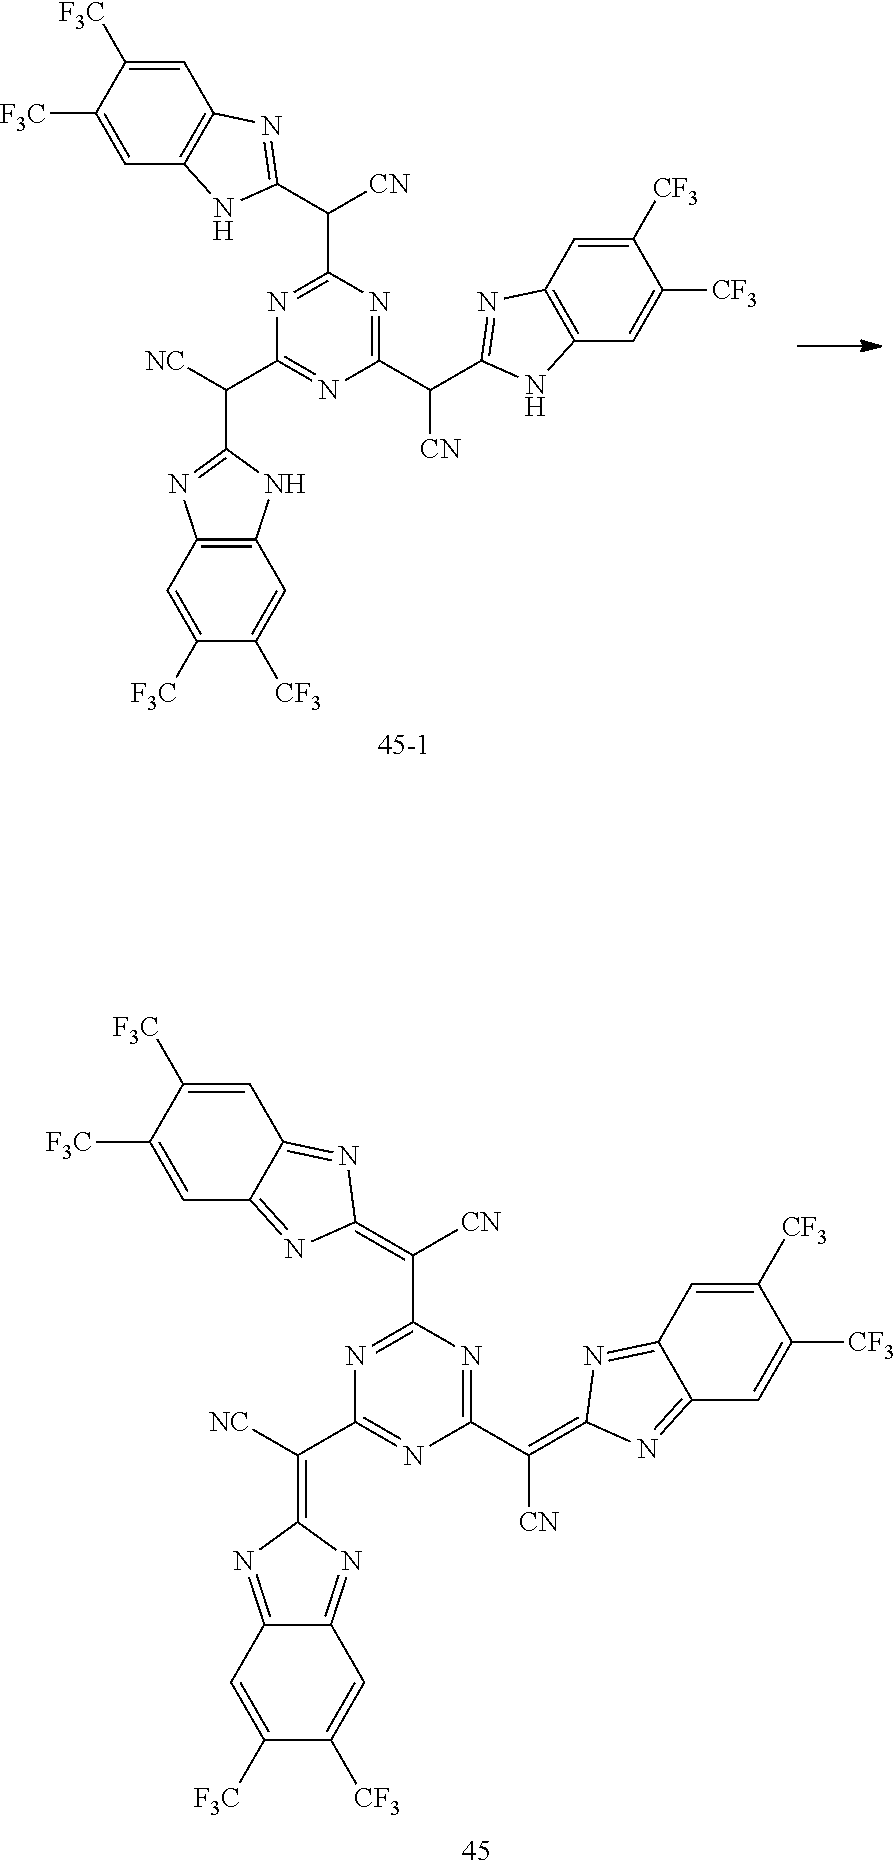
C1(C([CN])=C2N=C3C(=N2)C=C([CF3])C([CF3])=C3)=NC(C(=C2N=C3C(=N2)C=C([F3C])C([F3C])=C3)[CN])=NC(C([NC])=C2N=C3C(=N2)C=C([CF3])C([F3C])=C3)=N1.C1(C([CN])C2=NC3=C(N2)C=C([CF3])C([CF3])=C3)=NC(C(C2=NC3=C(N2)C=C([F3C])C([F3C])=C3)[CN])=NC(C([NC])C2=NC3=C(N2)C=C([CF3])C([F3C])=C3)=N1
